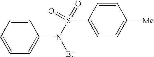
C1=CC=C(N(S(C2=CC=C([Me])C=C2)(=O)=O)[Et])C=C1
